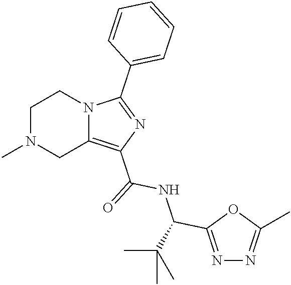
C1N(C)CC2=C(C(=O)NC(C(C)(C)C)C3=NN=C(C)O3)N=C(C3=CC=CC=C3)N2C1
